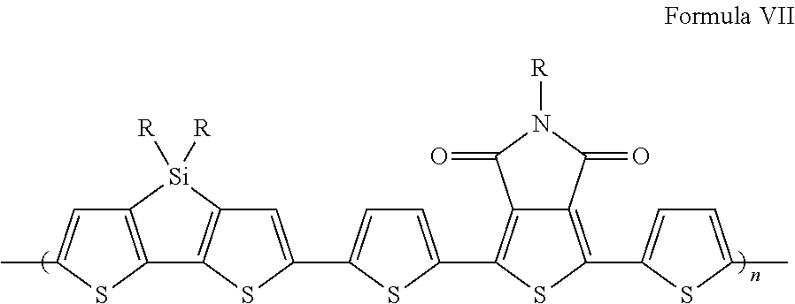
C12=C(C3=CC=C(C4=CC5=C(C6=C(C=C(C)S6)[Si]5([R])[R])S4)S3)SC(C3=CC=C(C)S3)=C1C(=O)N([R])C2=O
